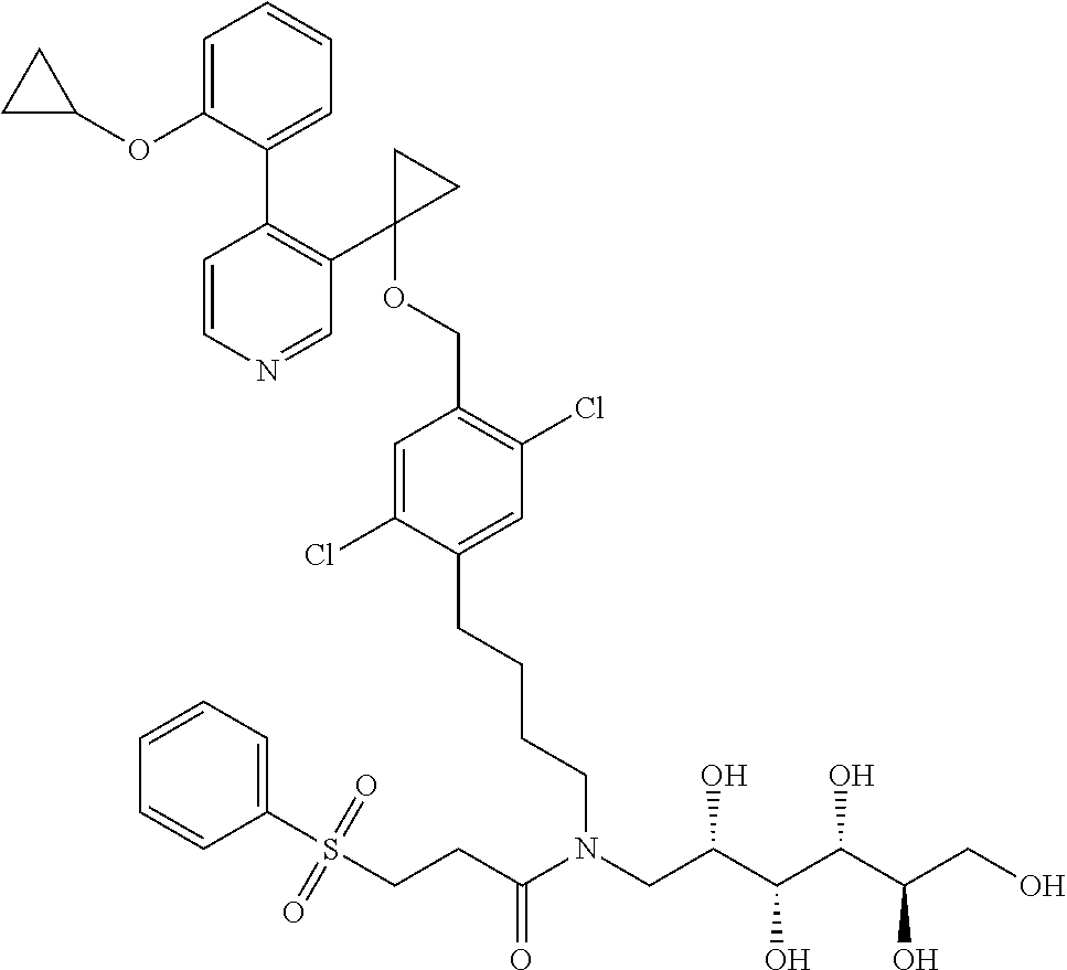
C(C(CN(C(CCS(C1=CC=CC=C1)(=O)=O)=O)CCCCC1=CC(Cl)=C(COC2(C3=C(C4=CC=CC=C4OC4CC4)C=CN=C3)CC2)C=C1Cl)O)(C(C(CO)O)O)O
